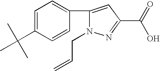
N1(CC=C)N=C(C(O)=O)C=C1C1=CC=C(C(C)(C)C)C=C1
